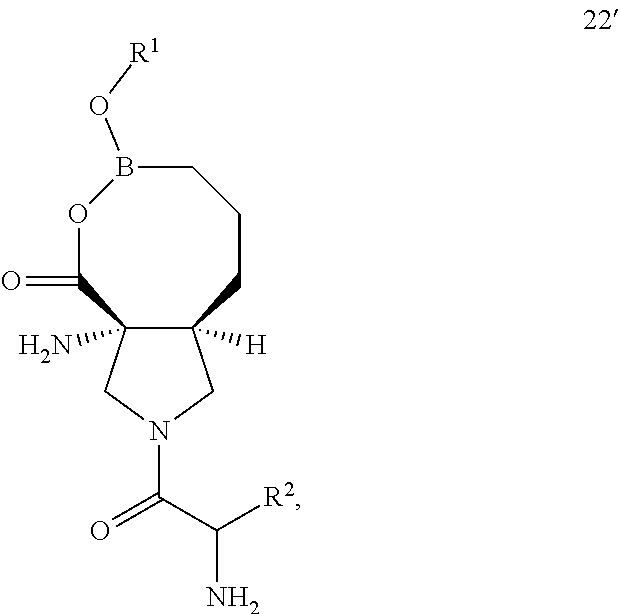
O1C(=O)C2(N)C([H])(CCCB1O[R1])CN(C(C([R2])N)=O)C2
